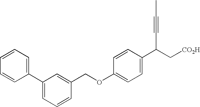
C1=CC=C(C2=CC=CC(COC3=CC=C(C(C#CC)C[CO2H])C=C3)=C2)C=C1
